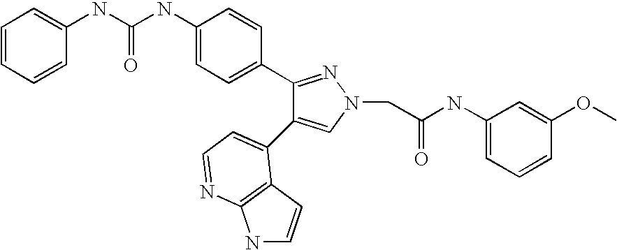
C(NC1=CC=C(C2=NN(CC(NC3=CC=CC(OC)=C3)=O)C=C2C2=CC=NC3=C2C=CN3)C=C1)(=O)NC1=CC=CC=C1
